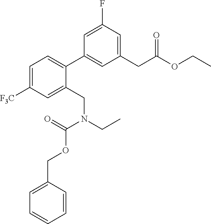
C1(C2=CC(CC(OCC)=O)=CC(F)=C2)=CC=C([F3C])C=C1CN(CC)C(OCC1=CC=CC=C1)=O
